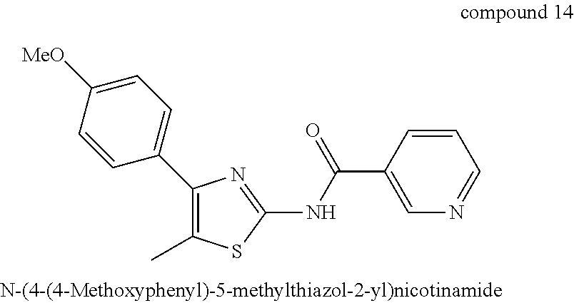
C1(C2=CC=C([MeO])C=C2)=C(C)SC(NC(C2=CN=CC=C2)=O)=N1
